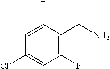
C1(Cl)=CC(F)=C(CN)C(F)=C1
